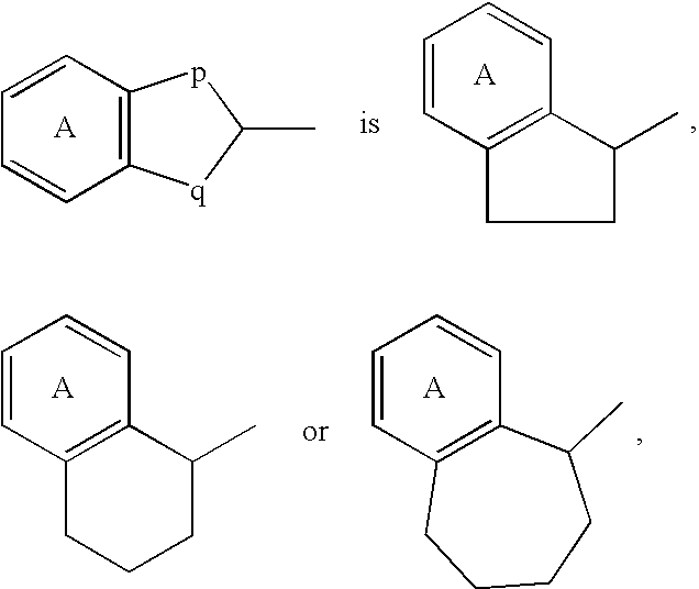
C12=C(C=CC=C1)pC(C)[q]2.C1=CC2=C(C=C1)C(C)CC2.C1=CC2=C(C=C1)C(C)CCC2.C1=CC2=C(C=C1)C(C)CCCC2
